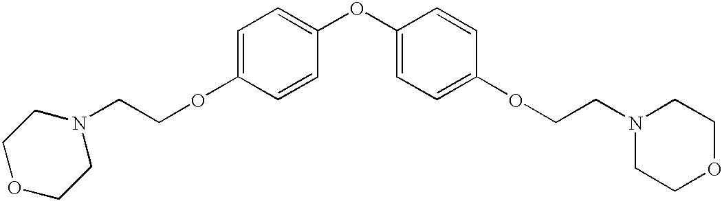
C1=C(OCCN2CCOCC2)C=CC(OC2=CC=C(OCCN3CCOCC3)C=C2)=C1
